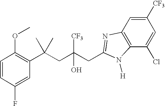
C1=CC(F)=CC(C(CC(CC2=NC3=C(C(Cl)=CC([CF3])=C3)N2[H])([CF3])O)(C)C)=C1OC
